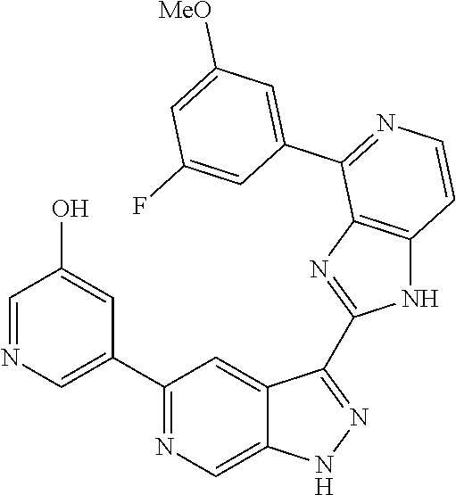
C1(C2=CN=CC(O)=C2)=NC=C2C(=C1)C(C1=NC3=C(N1)C=CN=C3C1=CC([MeO])=CC(F)=C1)=NN2
